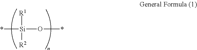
*[Si](O*)([R1])[R2]
